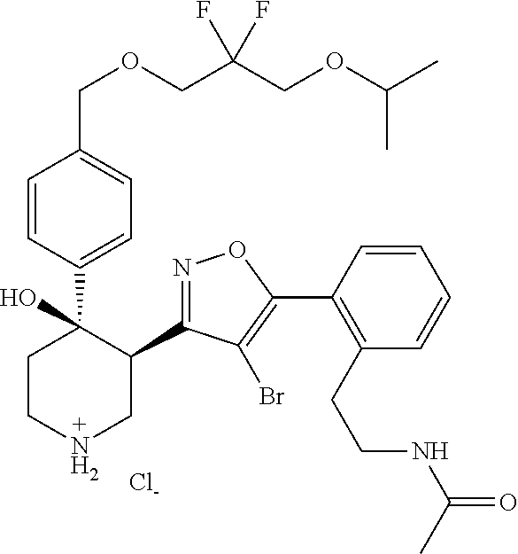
C1=CC(C2(O)CCNCC2C2=NOC(C3=C(CCNC(=O)C)C=CC=C3)=C2Br)=CC=C1COCC(COC(C)C)(F)F.[Cl-]
